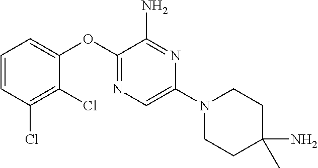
C1(OC2=CC=CC(Cl)=C2Cl)=NC=C(N2CCC(N)(C)CC2)N=C1N
